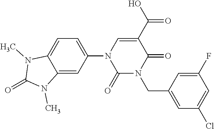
C1(N2C(=O)N(CC3=CC(Cl)=CC(F)=C3)C(=O)C(C(O)=O)=C2)=CC=C2C(=C1)N(C)C(=O)N2C
